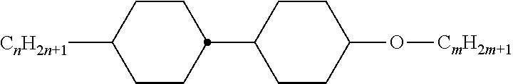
C1C([CnH2n+1])CCC(C2CCC(O[CmH2m+1])CC2)C1
